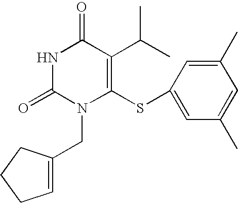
N1C(=O)N(CC2=CCCC2)C(SC2=CC(C)=CC(C)=C2)=C(C(C)C)C1=O
